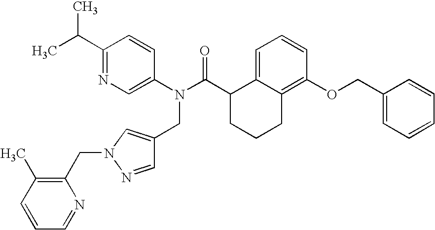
C1(C(C)C)=NC=C(N(C(C2CCCC3=C(OCC4=CC=CC=C4)C=CC=C23)=O)CC2=CN(CC3=C(C)C=CC=N3)N=C2)C=C1
